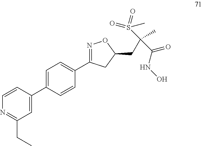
C1=C(C2=CC=C(C3=NOC(CC(S(=O)(C)=O)(C)C(NO)=O)C3)C=C2)C=CN=C1CC
